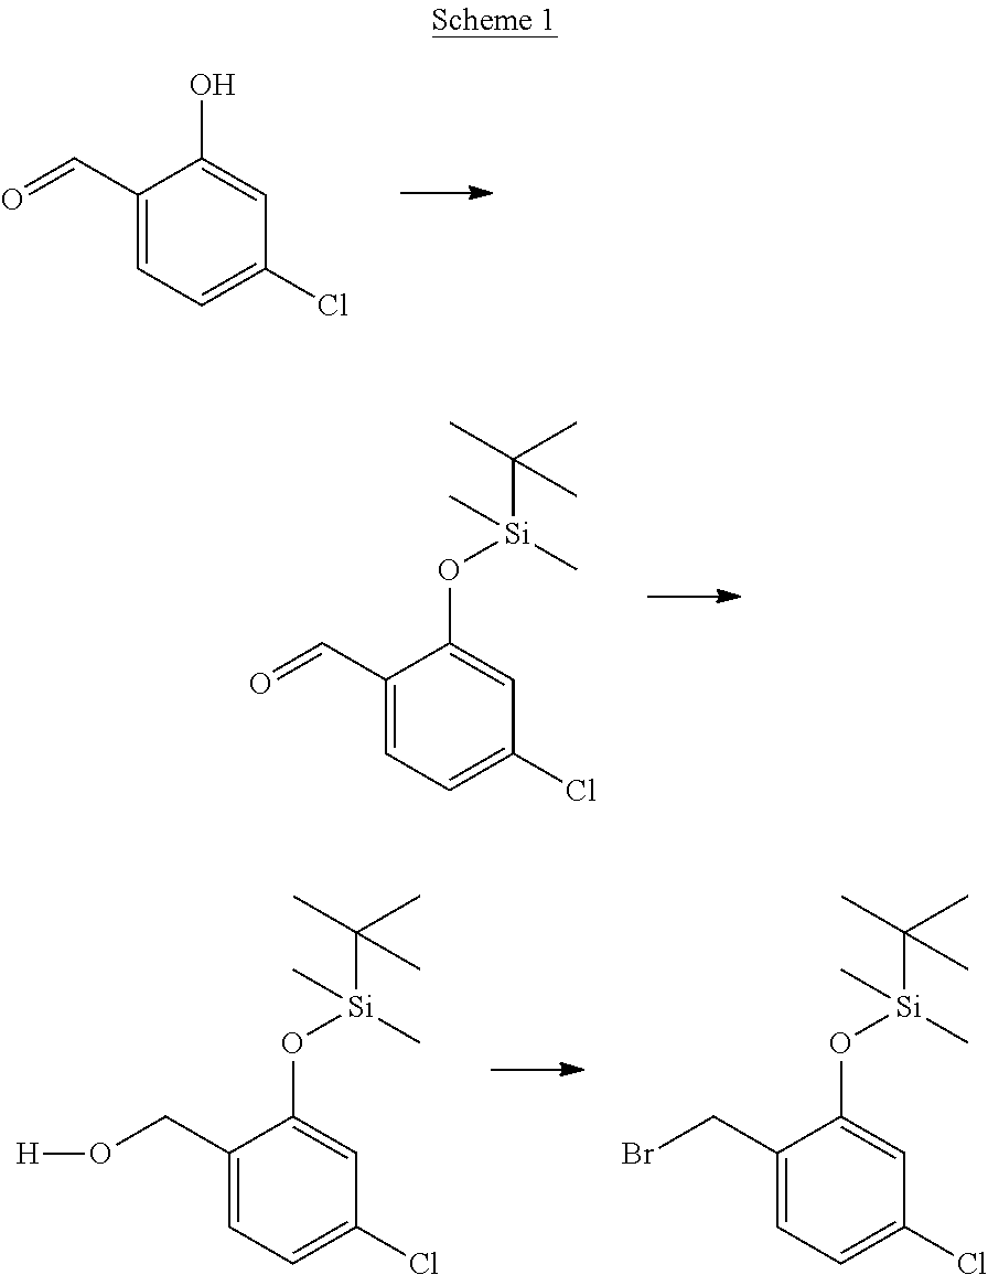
C1(C=O)=CC=C(Cl)C=C1O.C1(C=O)=CC=C(Cl)C=C1O[Si](C(C)(C)C)(C)C.C1(CO[H])=CC=C(Cl)C=C1O[Si](C(C)(C)C)(C)C.C1(CBr)=CC=C(Cl)C=C1O[Si](C(C)(C)C)(C)C
